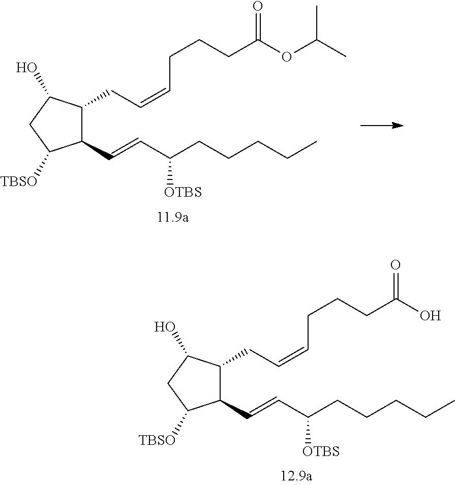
C1(C=CC(CCCCC)[OTBS])C(CC=CCCCC(O)=O)C(O)CC1[TBSO].C1(C=CC(CCCCC)[OTBS])C(CC=CCCCC(OC(C)C)=O)C(O)CC1[TBSO]
